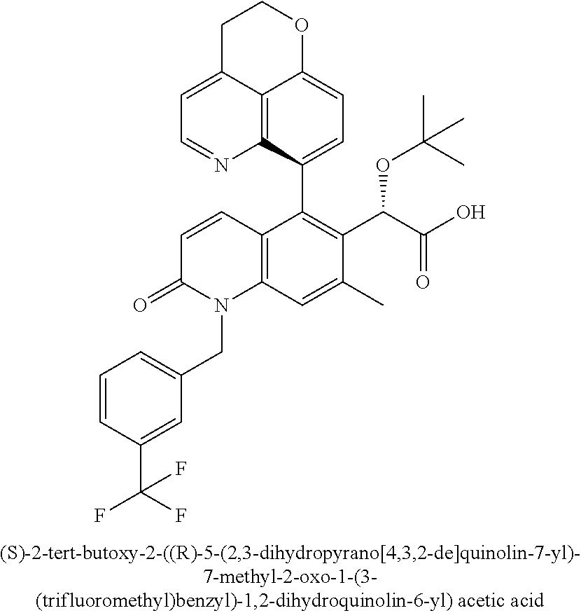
C1=CC2=C(N(CC3=CC=CC(C(F)(F)F)=C3)C1=O)C=C(C)C(C(C(O)=O)OC(C)(C)C)=C2C1=CC=C2C3=C1N=CC=C3CCO2
